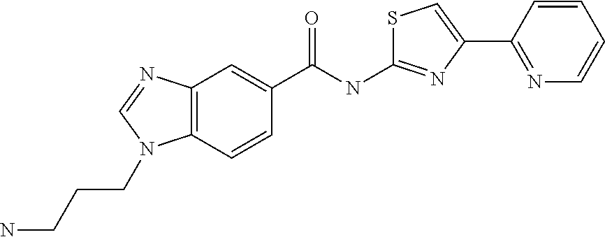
C12=C(C=CC(C(NC3=NC(C4=NC=CC=C4)=CS3)=O)=C1)N(CCCN)C=N2
